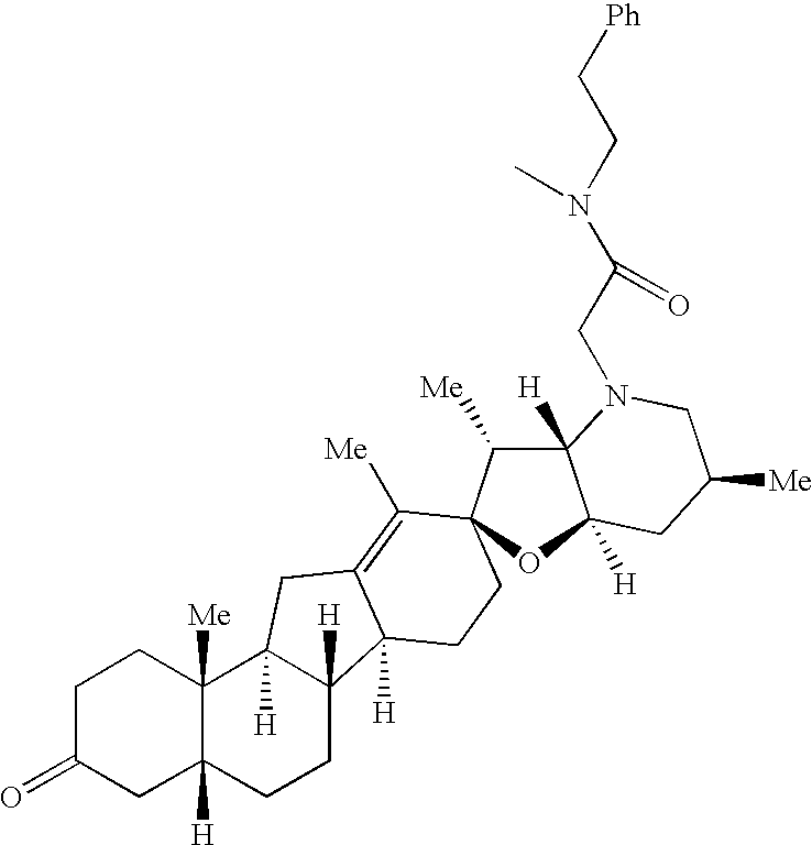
C1C(=O)CC2([H])C([Me])(C1)C1([H])C([H])(CC2)C2([H])C(=C([Me])C3(CC2)C([Me])C2([H])C([H])(O3)CC([Me])CN2CC(N(CC[Ph])C)=O)C1
